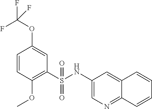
C1=CC(OC)=C(S(NC2=CN=C3C(=C2)C=CC=C3)(=O)=O)C=C1OC(F)(F)F
